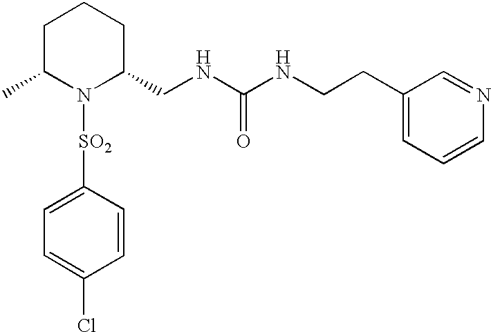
C1([SO2]N2C(CNC(NCCC3=CC=CN=C3)=O)CCCC2C)=CC=C(Cl)C=C1
